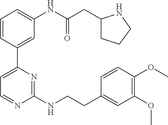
C1=CC(C2=CC=NC(NCCC3=CC(OC)=C(OC)C=C3)=N2)=CC(NC(CC2CCCN2)=O)=C1
